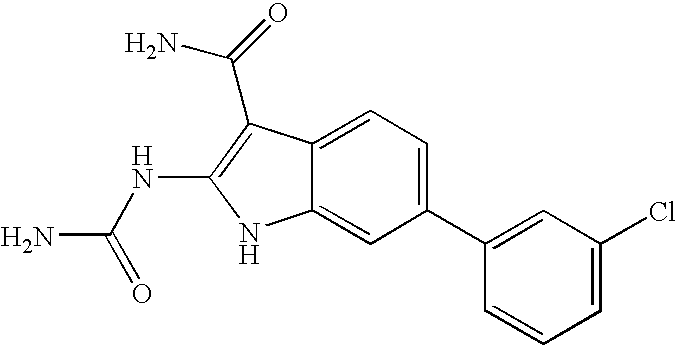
C1(C2=CC(Cl)=CC=C2)=CC=C2C(=C1)NC(NC(N)=O)=C2C(N)=O
